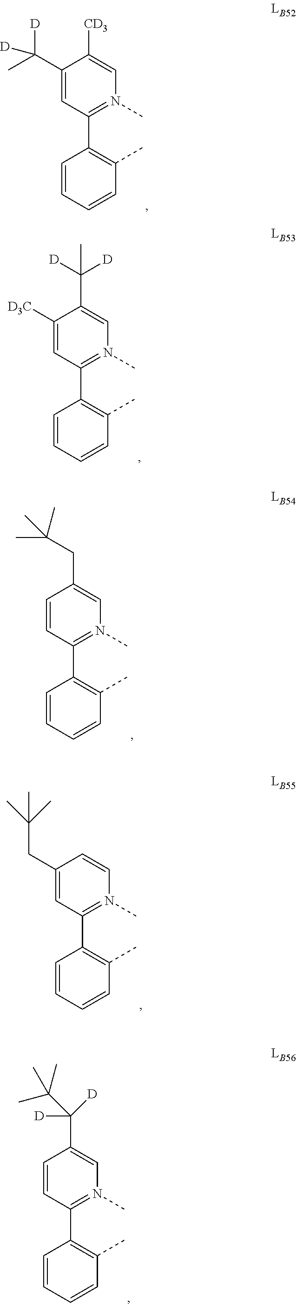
C1(C([D])([D])C)=CC(C2=C(C)C=CC=C2)=N(C)C=C1[CD3].C1([D3C])=CC(C2=C(C)C=CC=C2)=N(C)C=C1C([D])([D])C.C1=CC(C2=C(C)C=CC=C2)=N(C)C=C1CC(C)(C)C.C1(CC(C)(C)C)=CC(C2=C(C)C=CC=C2)=N(C)C=C1.C1=CC(C2=C(C)C=CC=C2)=N(C)C=C1C([D])([D])C(C)(C)C
